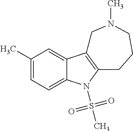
C1(C)=CC=C2C(=C1)C1=C(N2S(C)(=O)=O)CCCN(C)C1
